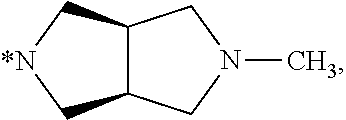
C12C(CN(C)C1)C[*N]C2
